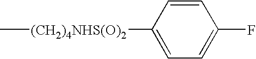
C[(CH2)4NHS(O)2]C1=CC=C(F)C=C1
